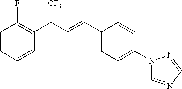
C1=CC(C(C=CC2=CC=C(N3C=NC=N3)C=C2)[CF3])=C(F)C=C1
